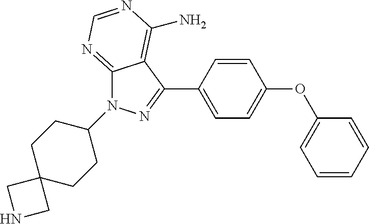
C1(C2=NN(C3CCC4(CC3)CNC4)C3=NC=NC(N)=C32)=CC=C(OC2=CC=CC=C2)C=C1
